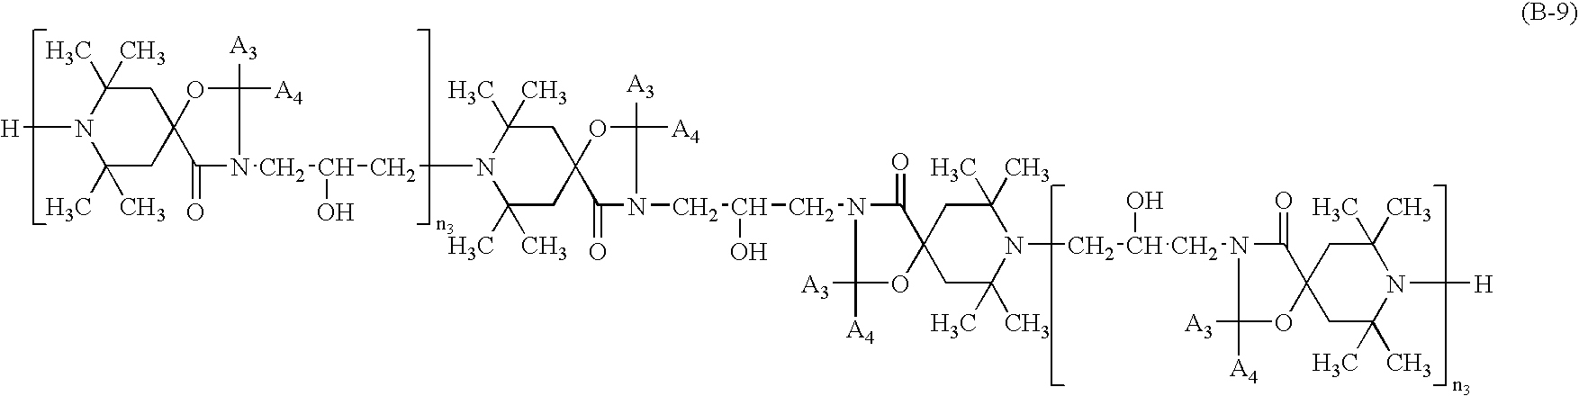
C1(C)(C)CC2(CC(C)(C)N1[H])C(=O)N(CC(CN1C(C)(C)CC3(CC1(C)C)C(=O)N(CC(CN1C(=O)C4(CC(C)(C)N(CC(CN5C(=O)C6(CC(C)(C)N([H])C(C)(C)C6)OC5([A4])[A3])O)C(C)(C)C4)OC1([A4])[A3])O)C([A3])([A4])O3)O)C([A3])([A4])O2
